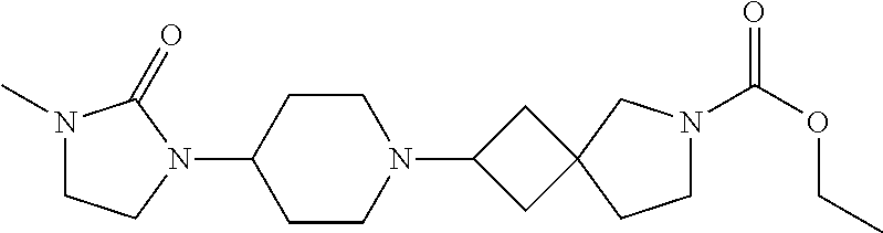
N1(C)CCN(C2CCN(C3CC4(C3)CCN(C(OCC)=O)C4)CC2)C1=O
